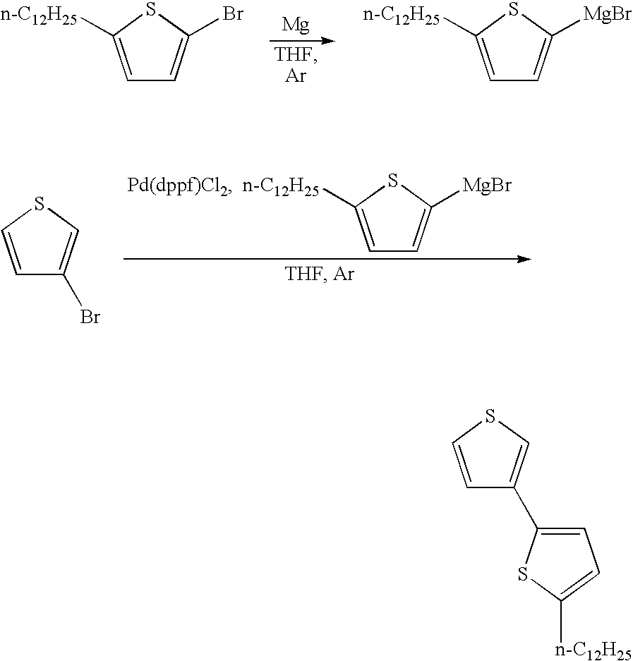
C1=C([n-C12H25])SC(Br)=C1.C1=C([n-C12H25])SC([MgBr])=C1.[Mg].C1=C([n-C12H25])SC([MgBr])=C1.C1=CSC=C1Br.C1=CSC=C1C1=CC=C([n-C12H25])S1
